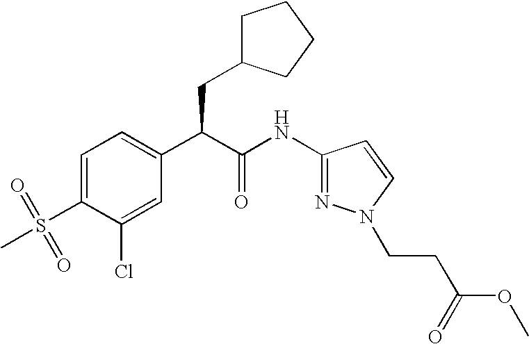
C1=C(S(=O)(C)=O)C(Cl)=CC(C(C(NC2=NN(CCC(OC)=O)C=C2)=O)CC2CCCC2)=C1
